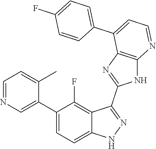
C1=NC=C(C2=CC=C3C(=C2F)C(C2=NC4=C(N2)N=CC=C4C2=CC=C(F)C=C2)=NN3)C(C)=C1
